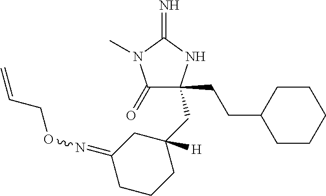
C1(=O)C(CCC2CCCCC2)(CC2([H])CC(=NOCC=C)CCC2)NC(=N)N1C
